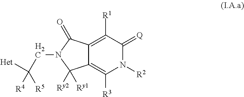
C12=C([R3])N([R2])C(=[Q])C([R1])=C1C(=O)N(CC([Het])([R5])[R4])C2([Ry2])[Ry1]
